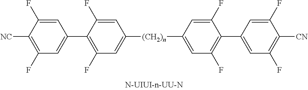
[(CH2)n](C1=CC(F)=C(C2=CC(F)=C([CN])C(F)=C2)C(F)=C1)C1=CC(F)=C(C2=CC(F)=C([CN])C(F)=C2)C(F)=C1
